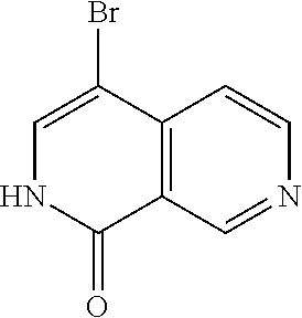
C1=C(Br)C2=C(C(=O)N1)C=NC=C2
